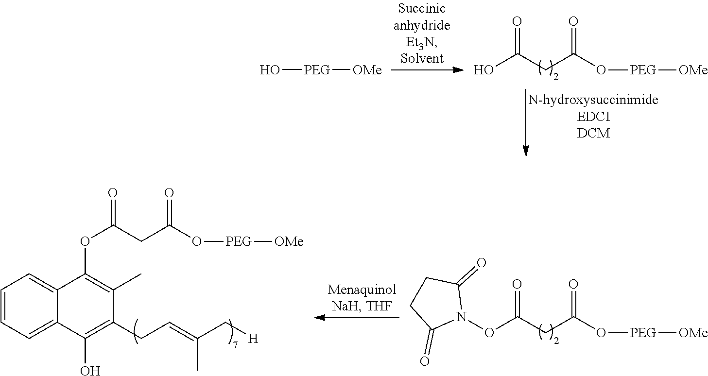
O[PEG][OMe].OC(CC(O[PEG][OMe])=O)=O.O(C(CC(O[PEG][OMe])=O)=O)N1C(=O)CCC1=O.C1=CC=C2C(=C1)C(OC(CC(O[PEG][OMe])=O)=O)=C(C)C(CC=C(C[H])C)=C2O
